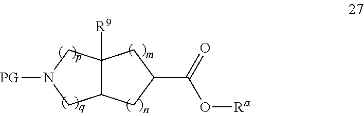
C12C([R9])(CN([PG])C1)CC(C(=O)O[Ra])C2
